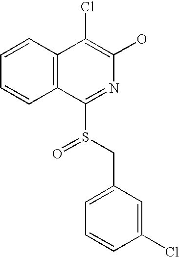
C12=C(C(Cl)=C(O)N=C1S(CC1=CC=CC(Cl)=C1)=O)C=CC=C2
